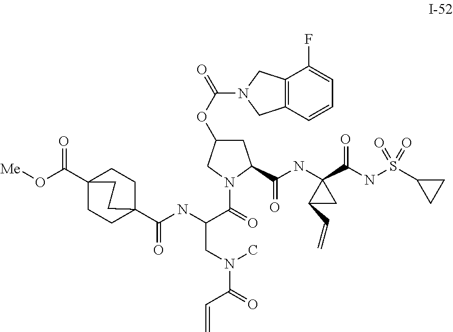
C1C(OC(N2CC3=C(C2)C(F)=CC=C3)=O)CN(C(C(CN(C(C=C)=O)C)NC(C23CCC(C(O[Me])=O)(CC2)CC3)=O)=O)C1C(NC1(C(NS(C2CC2)(=O)=O)=O)C(C=C)C1)=O
